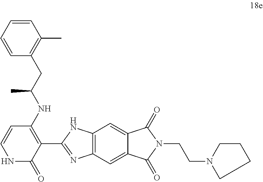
C1=CC(C)=C(CC(NC2=C(C3=NC4=C(N3)C=C3C(=C4)C(=O)N(CCN4CCCC4)C3=O)C(=O)NC=C2)C)C=C1
